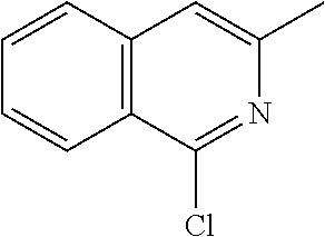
C12=C(C=CC=C1)C=C(C)N=C2Cl
